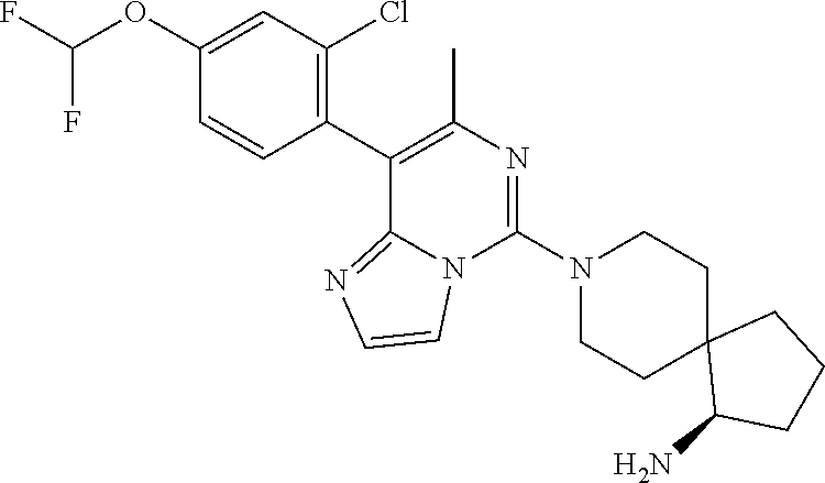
C1(C2=C(C)N=C(N3CCC4(CC3)C(N)CCC4)N3C2=NC=C3)=C(Cl)C=C(OC(F)F)C=C1
